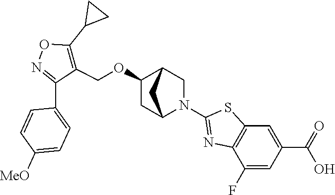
C1(OCC2=C(C3CC3)ON=C2C2=CC=C([MeO])C=C2)CC2N(C3=NC4=C(S3)C=C(C(=O)O)C=C4F)CC1C2
